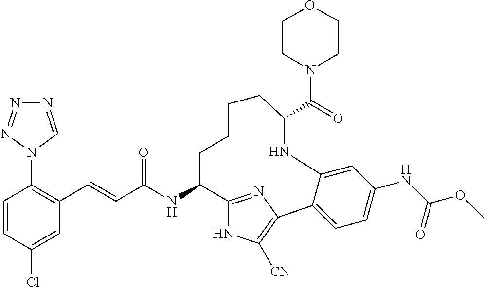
C(C(NC1C2=NC(=C([CN])N2)C2=CC=C(NC(OC)=O)C=C2NC(C(=O)N2CCOCC2)CCCC1)=O)=CC1=C(N2C=NN=N2)C=CC(Cl)=C1
